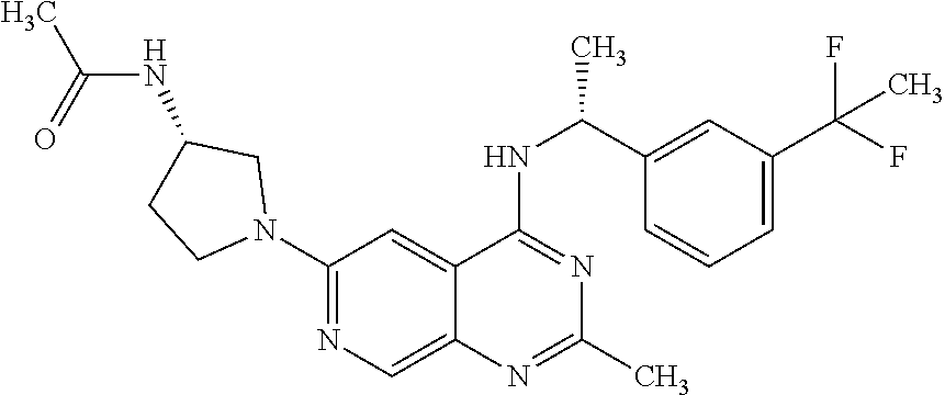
C1(N2CC(NC(C)=O)CC2)=NC=C2C(=C1)C(NC(C)C1=CC(C(F)(F)C)=CC=C1)=NC(C)=N2
